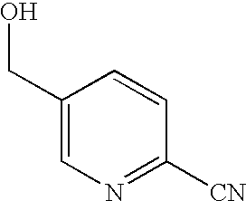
C1(CO)=CN=C([CN])C=C1
